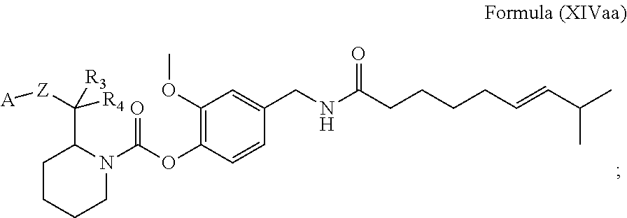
C1CC(C([R4])([Z][A])[R3])N(C(OC2=C(OC)C=C(CNC(=O)CCCCC=CC(C)C)C=C2)=O)CC1
